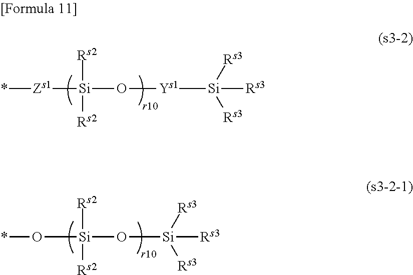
*[Zs1][Si](O[Ys1][Si]([Rs3])([Rs3])[Rs3])([Rs2])[Rs2].*O[Si](O[Si]([Rs3])([Rs3])[Rs3])([Rs2])[Rs2]
